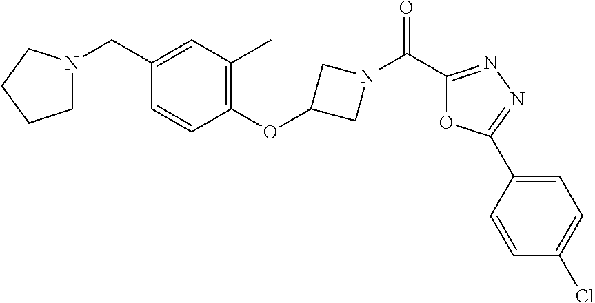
N1(CC2=CC(C)=C(OC3CN(C(C4=NN=C(C5=CC=C(Cl)C=C5)O4)=O)C3)C=C2)CCCC1
